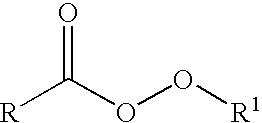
[R]C(OO[R1])=O
